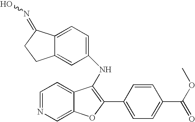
N(C1=C(C2=CC=C(C(OC)=O)C=C2)OC2=CN=CC=C21)C1=CC=C2C(=C1)CCC2=NO
